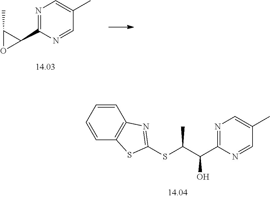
N1=C(C(C(SC2=NC3=C(C=CC=C3)S2)C)O)N=CC(C)=C1.N1=C(C2C(C)O2)N=CC(C)=C1
